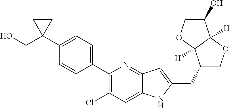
C1(C2=CC=C(C3(CO)CC3)C=C2)=C(Cl)C=C2C(=N1)C=C(CC1COC3([H])C1([H])OCC3O)N2
